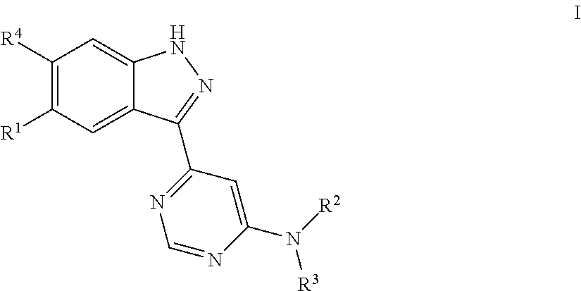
C1([R4])=C([R1])C=C2C(=C1)NN=C2C1=NC=NC(N([R2])[R3])=C1
